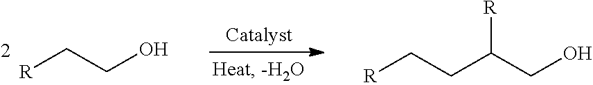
[R]CCO.C(C(CO)[R])C[R]
